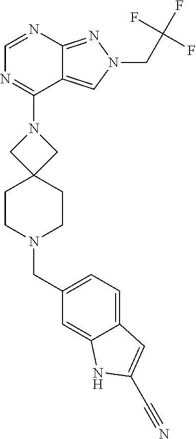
C1=NC2=NN(CC(F)(F)F)C=C2C(N2CC3(C2)CCN(CC2=CC=C4C(=C2)NC(C#N)=C4)CC3)=N1
